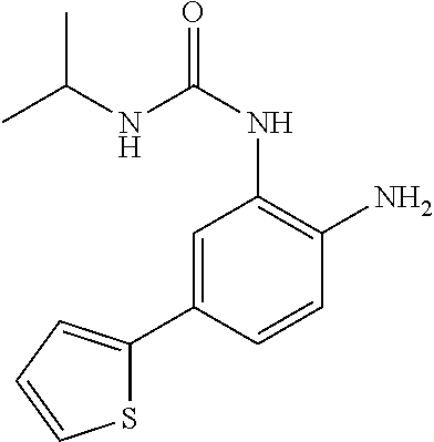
C(NC(NC1=C(N)C=CC(C2=CC=CS2)=C1)=O)(C)C
